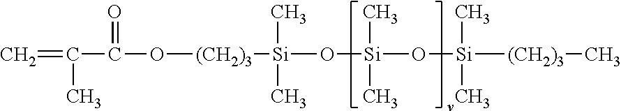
C=C(C(O[(CH2)3][Si](O[Si](O[Si](C)(C)[(CH2)3]C)(C)C)(C)C)=O)C
